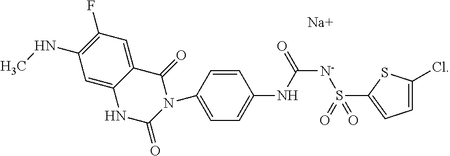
C1(NC)=C(F)C=C2C(=C1)NC(=O)N(C1=CC=C(NC([N-]S(C3=CC=C(Cl)S3)(=O)=O)=O)C=C1)C2=O.[Na]
